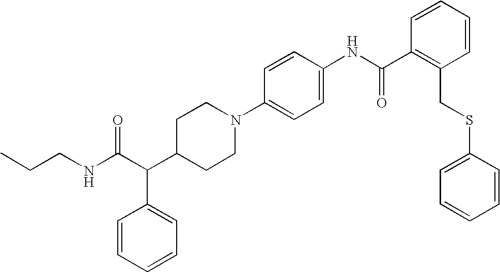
C(CNC(C(C1CCN(C2=CC=C(NC(C3=C(CSC4=CC=CC=C4)C=CC=C3)=O)C=C2)CC1)C1=CC=CC=C1)=O)C
